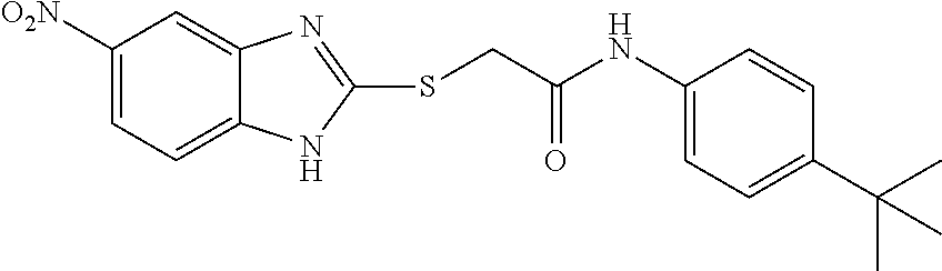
C1([O2N])=CC=C2C(=C1)N=C(SCC(NC1=CC=C(C(C)(C)C)C=C1)=O)N2
